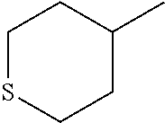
C1SCCC(C)C1
